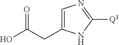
C1=C(CC(O)=O)NC([Q1])=N1
